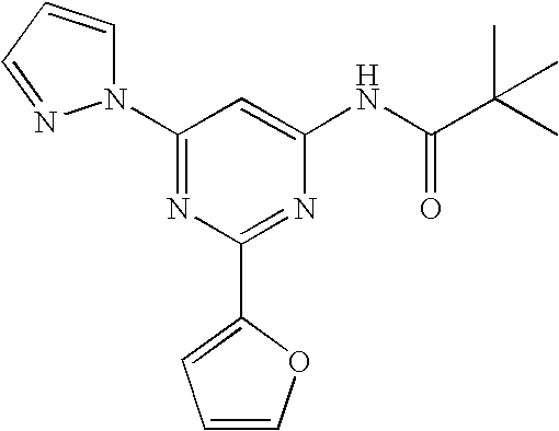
C1(N2C=CC=N2)=NC(C2=CC=CO2)=NC(NC(C(C)(C)C)=O)=C1
